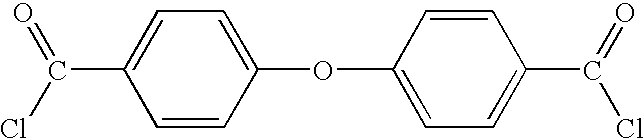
C1=C(OC2=CC=C(C(=O)Cl)C=C2)C=CC(C(=O)Cl)=C1
